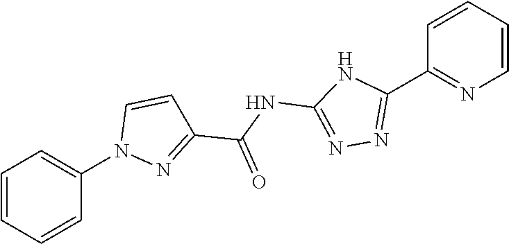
C1=CC=CC(N2N=C(C(=O)NC3=NN=C(C4=NC=CC=C4)N3)C=C2)=C1
